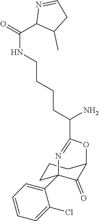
C1(Cl)=CC=CC=C1C12CCCC(C1=O)OC(C(CCCCNC(=O)C1C(C)CC=N1)N)=N2
